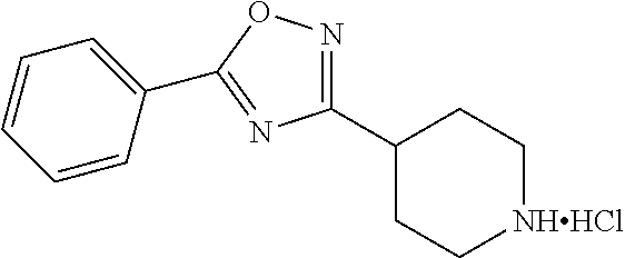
C1(C2=NOC(C3=CC=CC=C3)=N2)CC[NHHCl]CC1
